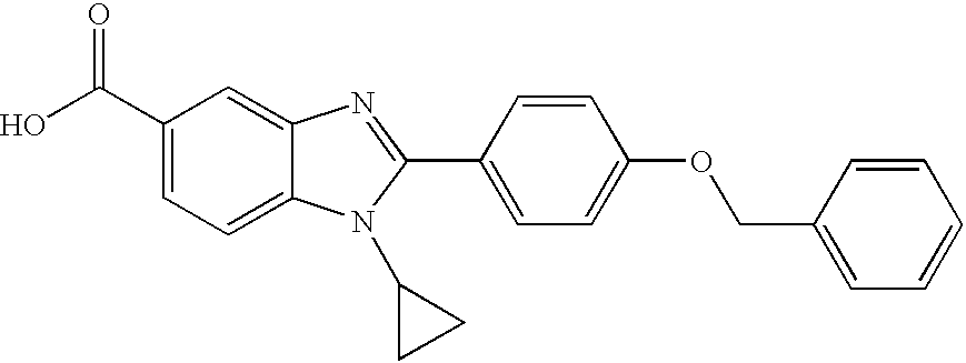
C1(C(O)=O)=CC=C2C(=C1)N=C(C1=CC=C(OCC3=CC=CC=C3)C=C1)N2C1CC1
